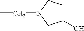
CCN1CCC(O)C1
